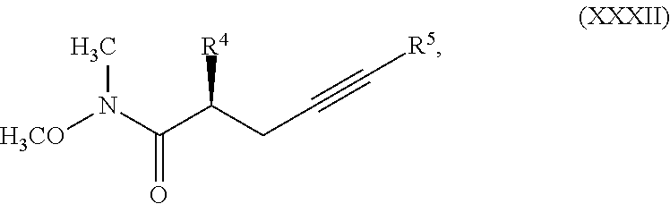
[H3CO]N(C(C(CC#C[R5])[R4])=O)C
